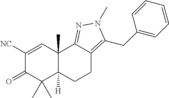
C1([NC])=CC2(C)C([H])(C(C)(C)C1=O)CCC1=C(CC3=CC=CC=C3)N(C)N=C21
